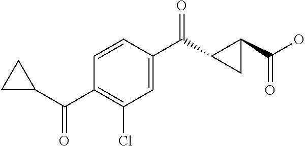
C1(Cl)=C(C(C2CC2)=O)C=CC(C(=O)C2C(C(O)=O)C2)=C1
